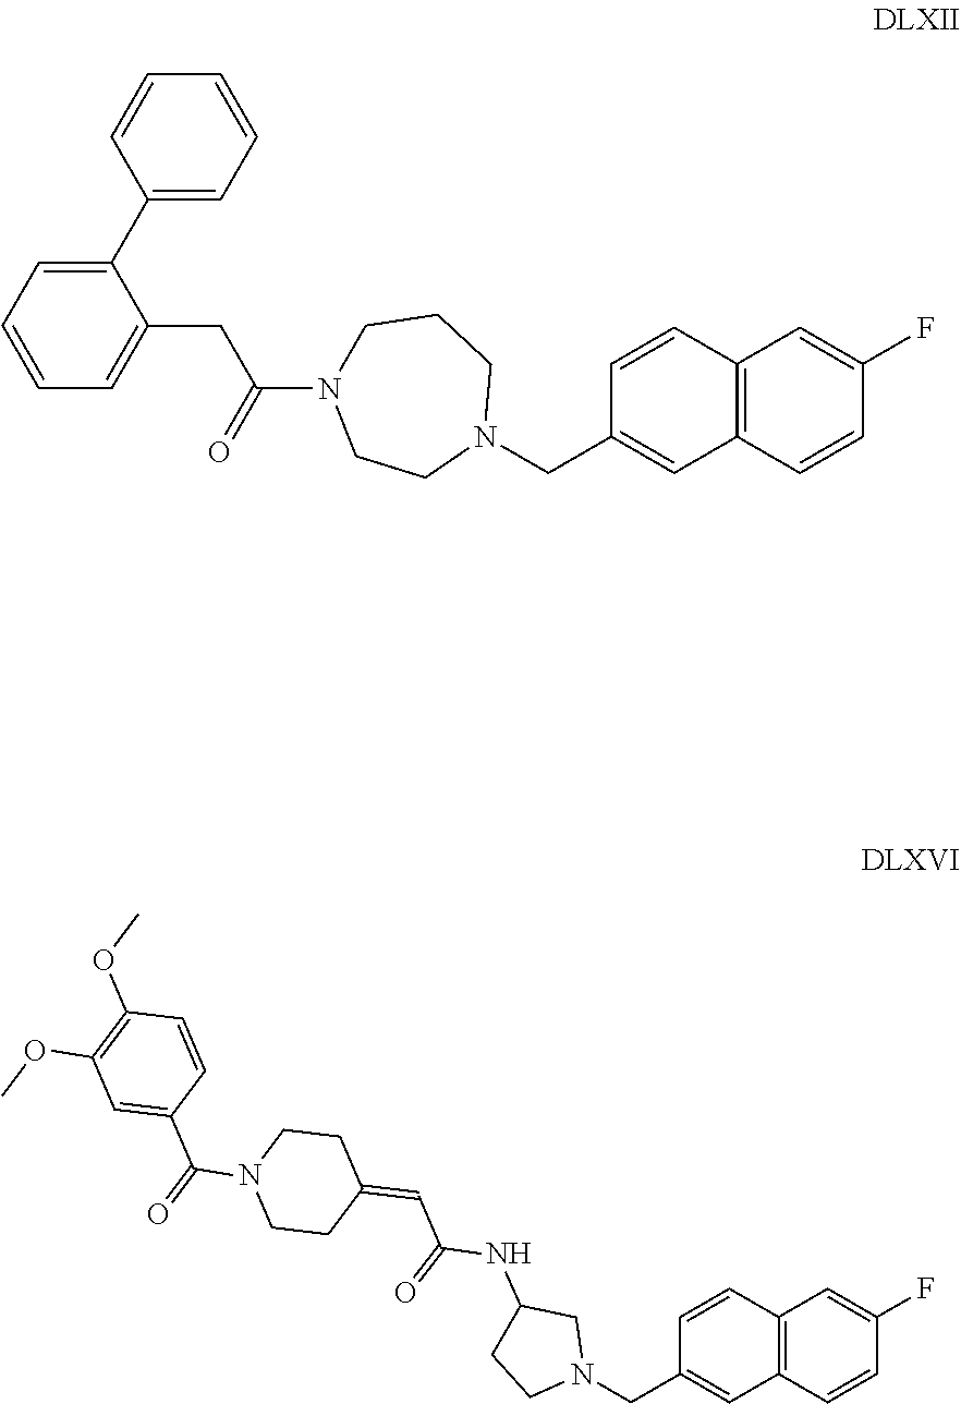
C12=C(C=CC(F)=C1)C=C(CN1CCCN(C(CC3=CC=CC=C3C3=CC=CC=C3)=O)CC1)C=C2.C12=C(C=CC(F)=C1)C=C(CN1CC(NC(=O)C=C3CCN(C(C4=CC(OC)=C(OC)C=C4)=O)CC3)CC1)C=C2
